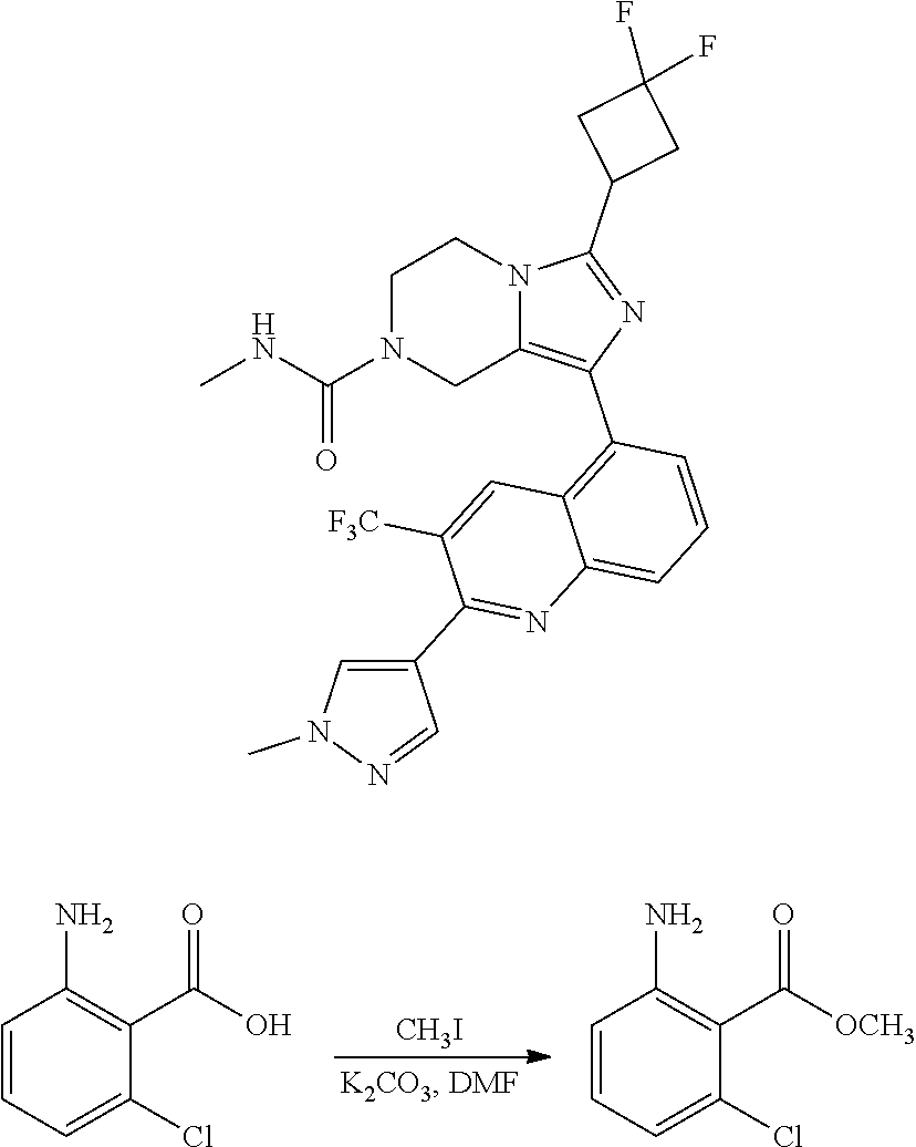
[CH3I].C1(C(O)=O)=C(N)C=CC=C1Cl.C1(C([OCH3])=O)=C(N)C=CC=C1Cl.C1N(C(NC)=O)CC2=C(C3=C4C(=CC=C3)N=C(C3=CN(C)N=C3)C([F3C])=C4)N=C(C3CC(F)(F)C3)N2C1
